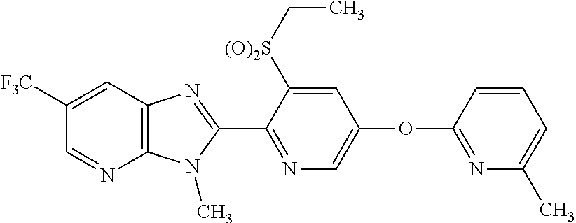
C1=C([F3C])C=NC2=C1N=C(C1=NC=C(OC3=NC(C)=CC=C3)C=C1[(O)2S]CC)N2C
